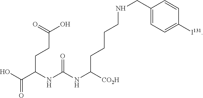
OC(C(NC(NC([CO2H])CCCCNCC1=CC=C([I131])C=C1)=O)CCC(O)=O)=O
